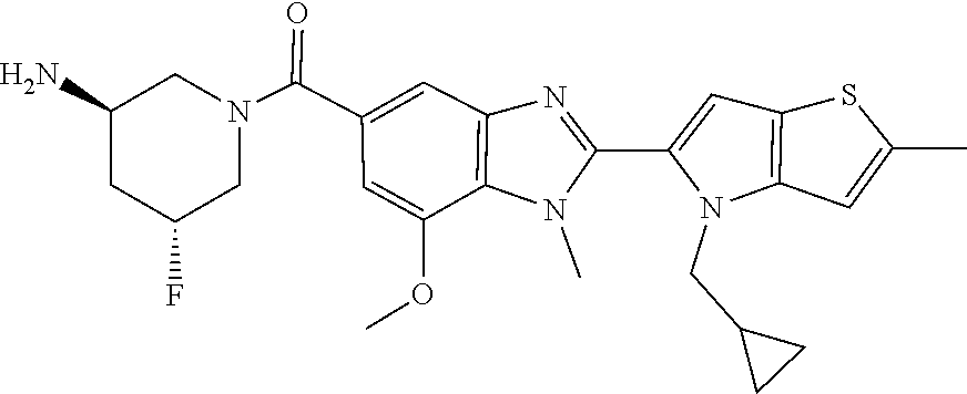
N1(C(C2=CC3=C(N(C)C(C4=CC5=C(N4CC4CC4)C=C(C)S5)=N3)C(OC)=C2)=O)CC(N)CC(F)C1
